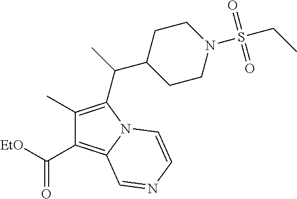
C1(C)=C(C(C2CCN(S(CC)(=O)=O)CC2)C)N2C(=C1C(=O)[EtO])C=NC=C2
